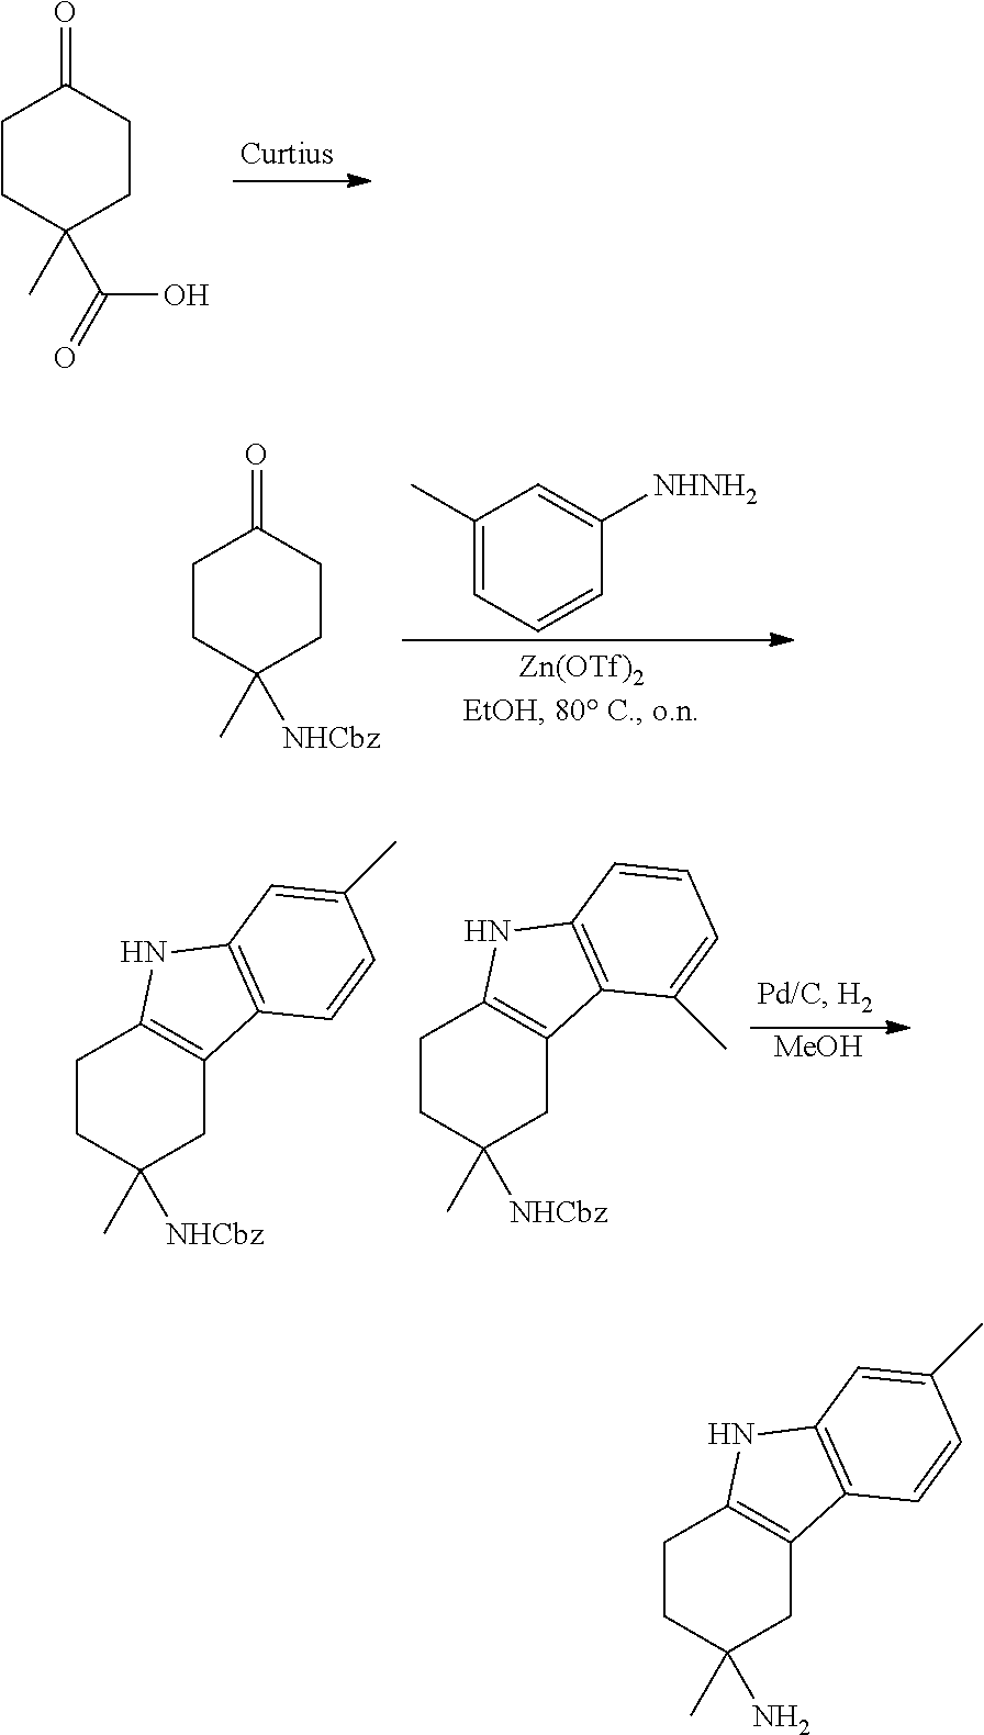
C1CC(C)(C(O)=O)CCC1=O.C1(C)=CC=CC([NHNH2])=C1.C1CC(C)([NHCbz])CCC1=O.[MeOH].C1CC(C)([NHCbz])CC2=C1NC1=C2C=CC(C)=C1.C1CC(C)([NHCbz])CC2=C1NC1=C2C(C)=CC=C1.C1CC(C)(N)CC2=C1NC1=C2C=CC(C)=C1
